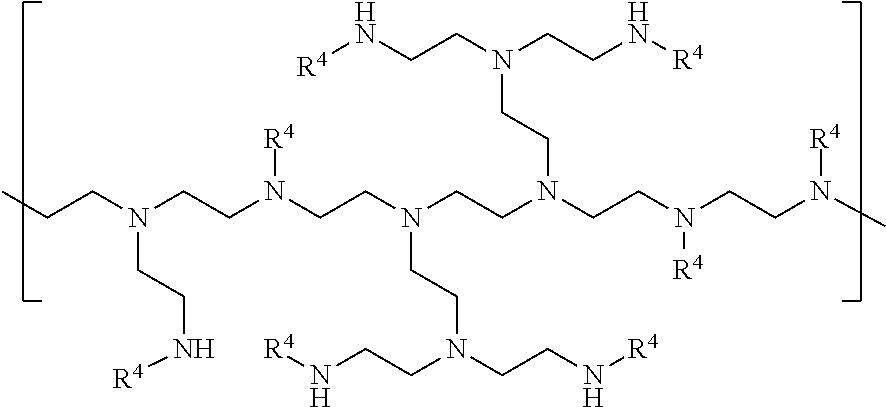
[R4]N(CCN([R4])C)CCN(CCN(CCN[R4])CCN[R4])CCN(CCN(CCN[R4])CCN[R4])CCN([R4])CCN(CCN[R4])CCC
